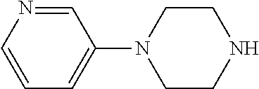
C1=CN=CC(N2CCNCC2)=C1
